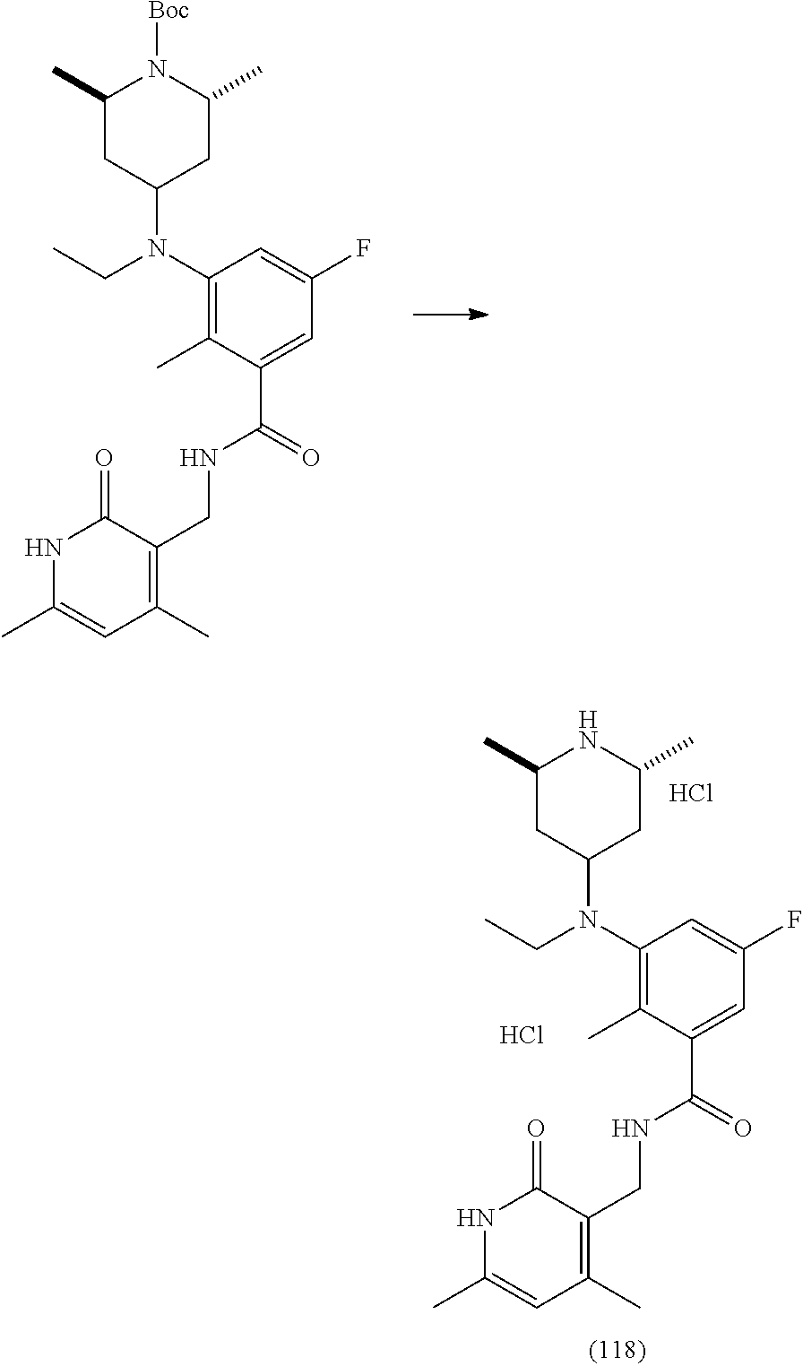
C1(N(CC)C2CC(C)N([Boc])C(C)C2)=C(C)C(C(=O)NCC2=C(C)C=C(C)NC2=O)=CC(F)=C1.C1(N(CC)C2CC(C)NC(C)C2)=C(C)C(C(=O)NCC2=C(C)C=C(C)NC2=O)=CC(F)=C1.Cl.Cl
